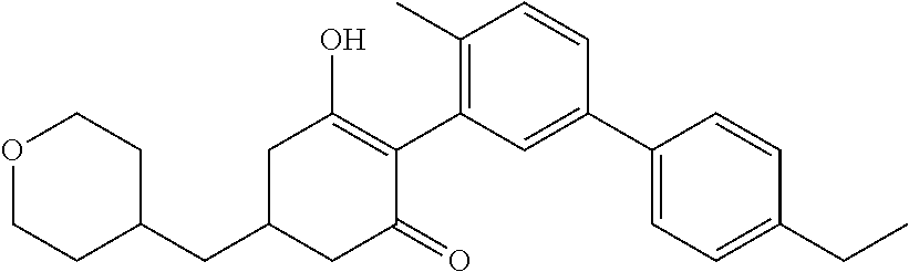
C1(CC2CC(=O)C(C3=C(C)C=CC(C4=CC=C(CC)C=C4)=C3)=C(O)C2)CCOCC1
